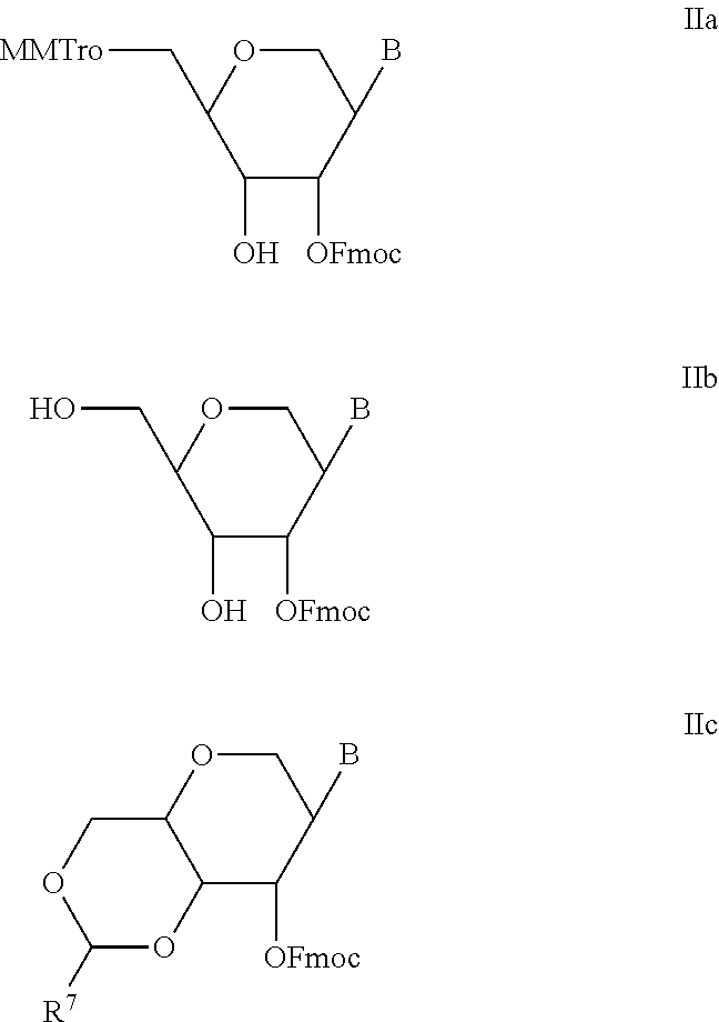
C1(O)C([OFmoc])C(B)COC1C[MMTro].C1(O)C([OFmoc])C(B)COC1CO.C12C([OFmoc])C(B)COC1COC([R7])O2
